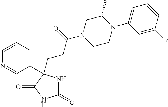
C1(C2(CCC(N3CCN(C4=CC=CC(F)=C4)C(C)C3)=O)NC(=O)NC2=O)=CC=CN=C1
